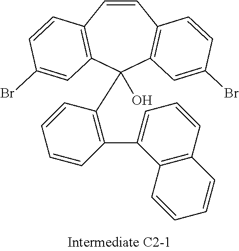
C1=CC2=C(C(C3=C(C4=CC=CC5=C4C=CC=C5)C=CC=C3)(O)C3=C1C=CC(Br)=C3)C=C(Br)C=C2
